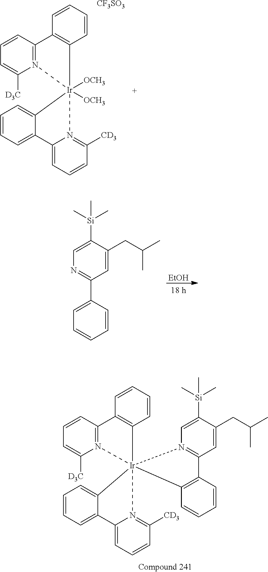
C1=CC(C2=NC=C([Si](C)(C)C)C(CC(C)C)=C2)=CC=C1.[EtOH].C1=CC2=N(C([D3C])=C1)[Ir]1([OCH3])([OCH3])(C3=CC=CC=C3C3=CC=CC([CD3])=N31)C1=C2C=CC=C1.[CF3SO3].C1=CC2=N(C([D3C])=C1)[Ir]13(C4=CC=CC=C4C4=CC=CC([CD3])=N41)(C1=C2C=CC=C1)C1=C(C=CC=C1)C1=N3C=C([Si](C)(C)C)C(CC(C)C)=C1
